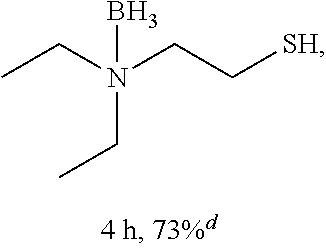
CCN(CC[SH])(B)CC
